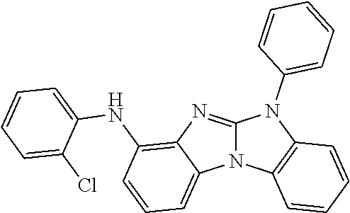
N12C(=NC3=C(NC4=CC=CC=C4Cl)C=CC=C13)N(C1=CC=CC=C1)C1=C2C=CC=C1
